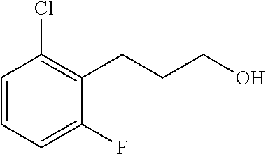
C1=CC=C(F)C(CCCO)=C1Cl
